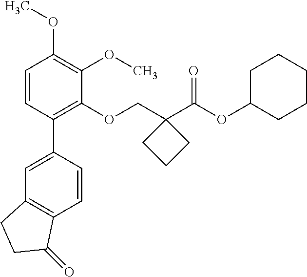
C1=CC(C2=CC3=C(C=C2)C(=O)CC3)=C(OCC2(C(OC3CCCCC3)=O)CCC2)C(OC)=C1OC
